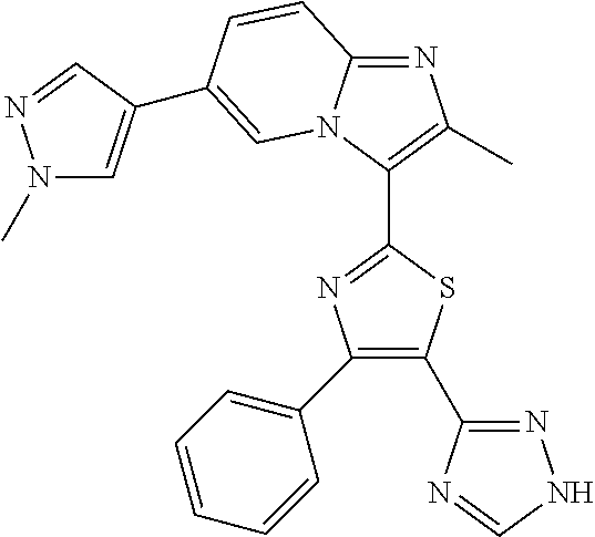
C1(C2=CC=CC=C2)=C(C2=NNC=N2)SC(C2=C(C)N=C3N2C=C(C2=CN(C)N=C2)C=C3)=N1
